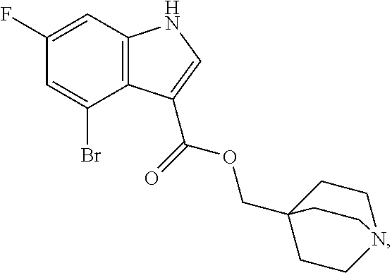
C12=C(C=C(F)C=C1Br)NC=C2C(OCC12CCN(CC1)CC2)=O
